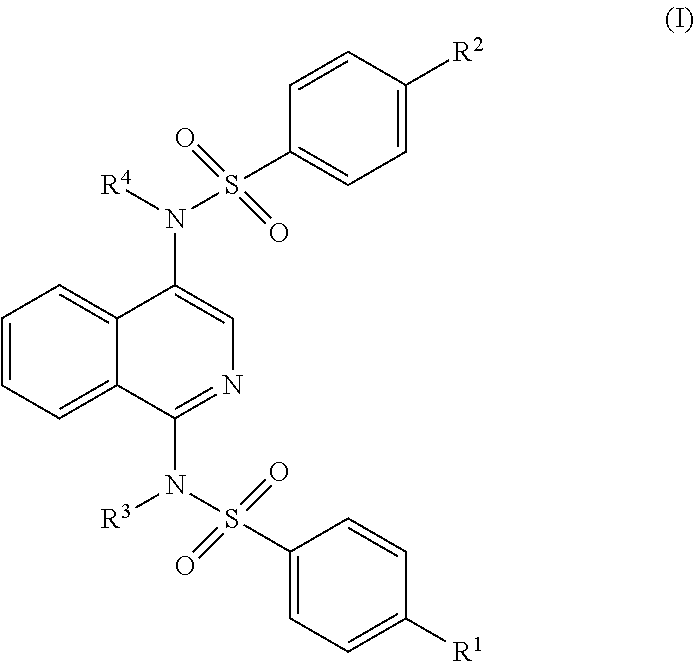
C1=CC([R2])=CC=C1S(=O)(=O)N(C1=CN=C(N([R3])S(=O)(=O)C2=CC=C([R1])C=C2)C2=CC=CC=C12)[R4]
